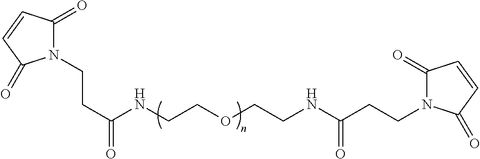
N1(CCC(NCCOCCNC(=O)CCN2C(=O)C=CC2=O)=O)C(=O)C=CC1=O
